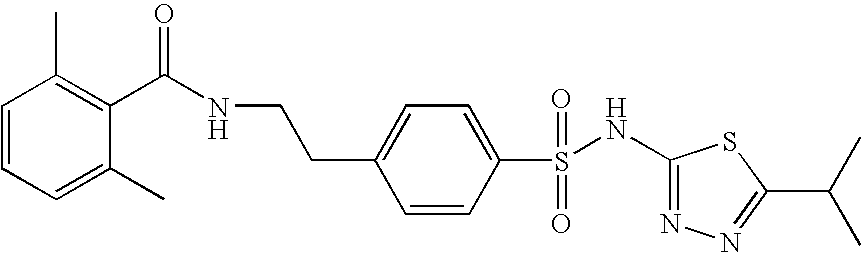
C1(NS(C2=CC=C(CCNC(C3=C(C)C=CC=C3C)=O)C=C2)(=O)=O)=NN=C(C(C)C)S1
